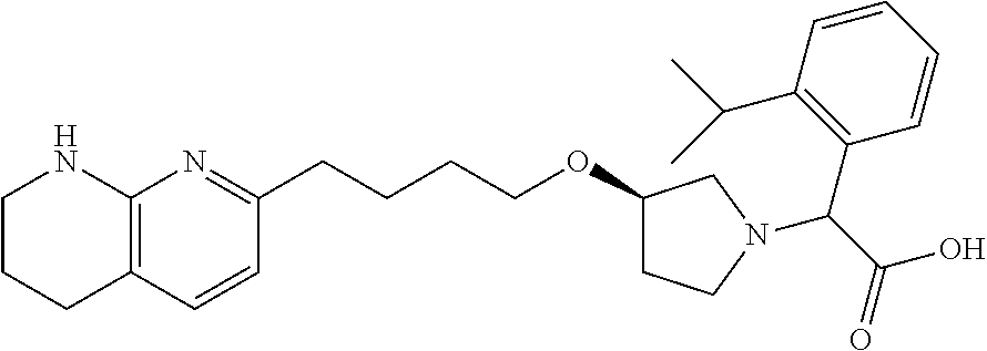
C1(C(C)C)=C(C(C(O)=O)N2CC(OCCCCC3=NC4=C(C=C3)CCCN4)CC2)C=CC=C1
